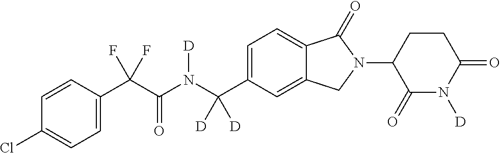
C1=CC(C(C(N(C(C2=CC=C3C(=C2)CN(C2C(=O)N([D])C(=O)CC2)C3=O)([D])[D])[D])=O)(F)F)=CC=C1Cl
